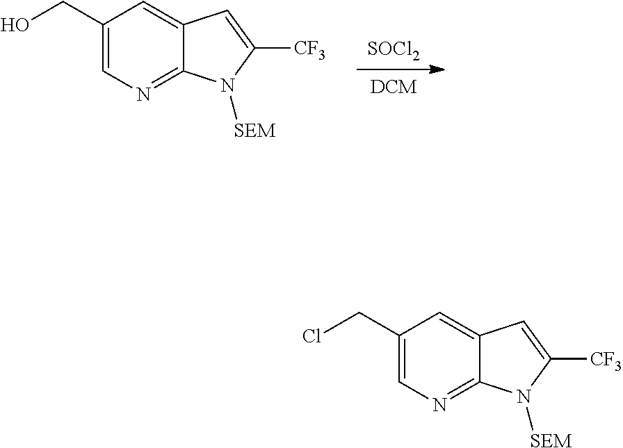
[DCM].[SOCl2].C1(CO)=CN=C2C(=C1)C=C([CF3])N2[SEM].C1(CCl)=CN=C2C(=C1)C=C([CF3])N2[SEM]
